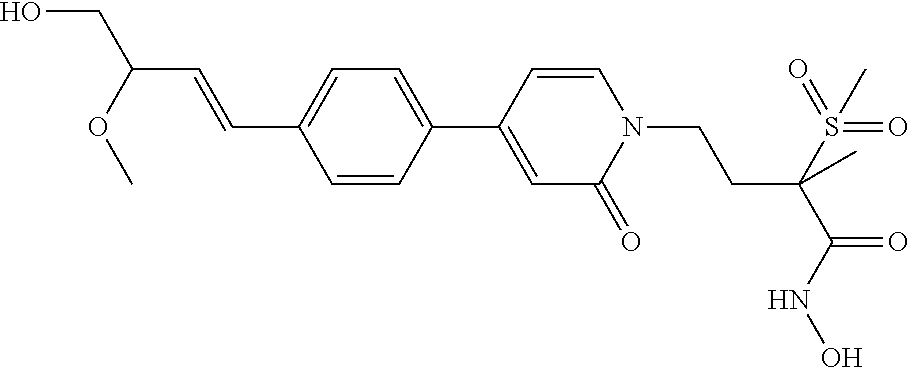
C1=CC(C2=CC(=O)N(CCC(C(=O)NO)(S(=O)(=O)C)C)C=C2)=CC=C1C=CC(CO)OC
